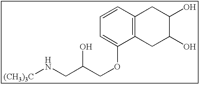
[(CH3)3C]NCC(COC1=CC=CC2=C1CC(O)C(O)C2)O
